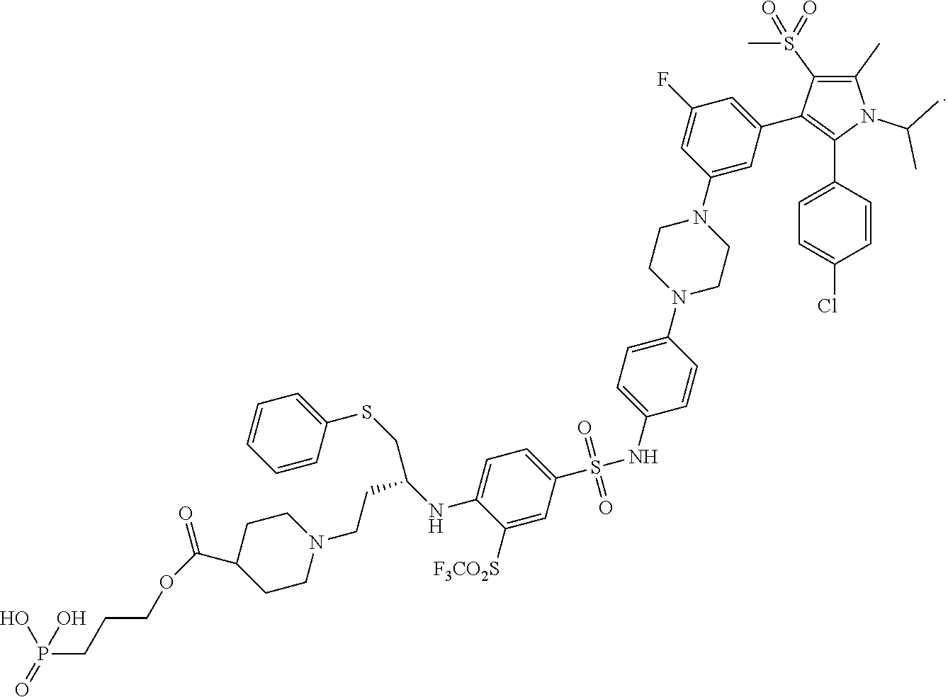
CC(N1C(C)=C(S(C)(=O)=O)C(C2=CC(F)=CC(N3CCN(C4=CC=C(NS(=O)(C5=CC=C(NC(CSC6=CC=CC=C6)CCN6CCC(C(OCCCP(=O)(O)O)=O)CC6)C([F3CO2S])=C5)=O)C=C4)CC3)=C2)=C1C1=CC=C(Cl)C=C1)C
